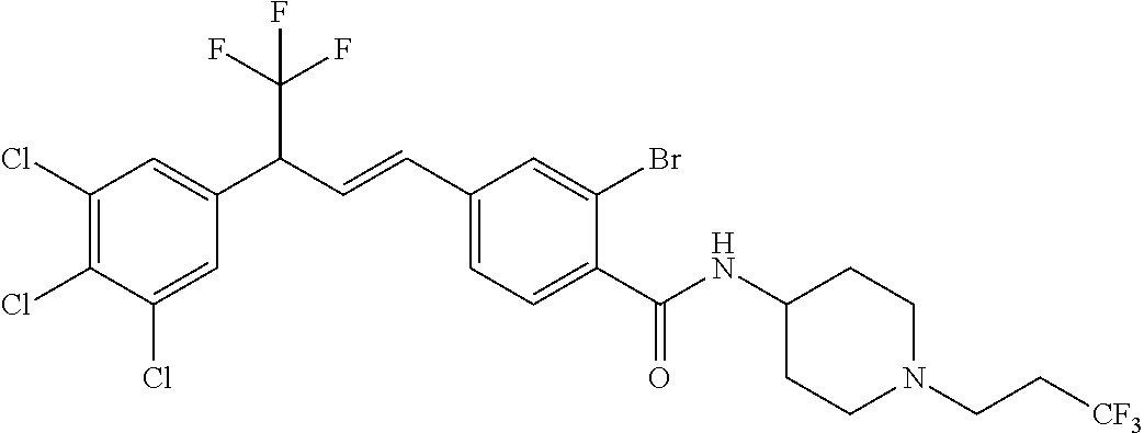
C1(Cl)=C(Cl)C(Cl)=CC(C(C=CC2=CC=C(C(NC3CCN(CC[CF3])CC3)=O)C(Br)=C2)C(F)(F)F)=C1
